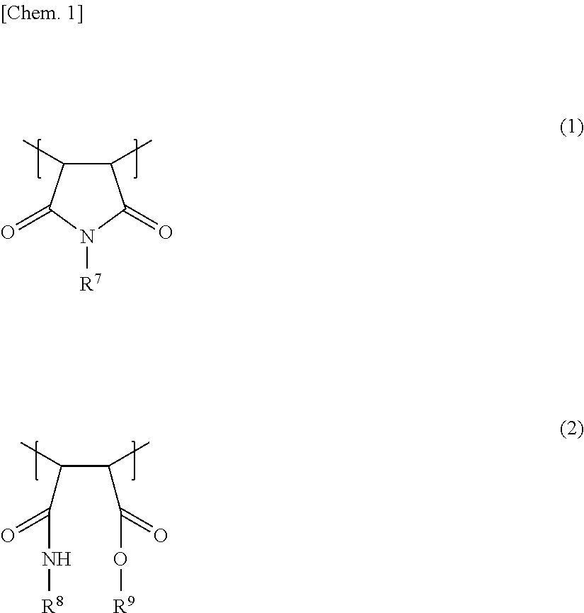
N1([R7])C(=O)C(C)C(C)C1=O.CC(C(C)C(N[R8])=O)C(O[R9])=O
